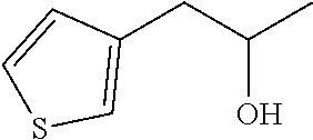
C1(CC(C)O)=CSC=C1
